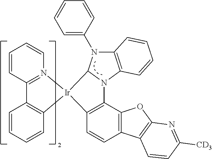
C1=CC2=N(C=C1)[Ir]1(C3=C2C=CC=C3)C2=C(C3=C(C=C2)C2=C(O3)N=C([CD3])C=C2)N2C3=C(N(C4=CC=CC=C4)C12)C=CC=C3
